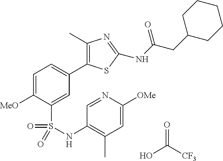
C1=C([MeO])C(S(=O)(=O)NC2=C(C)C=C([OMe])N=C2)=CC(C2=C(C)N=C(NC(CC3CCCCC3)=O)S2)=C1.OC(=O)[CF3]
